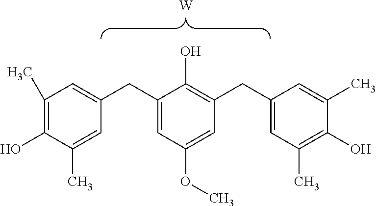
[W].C1(CC2=CC(OC)=CC(CC3=CC(C)=C(O)C(C)=C3)=C2O)=CC(C)=C(O)C(C)=C1
